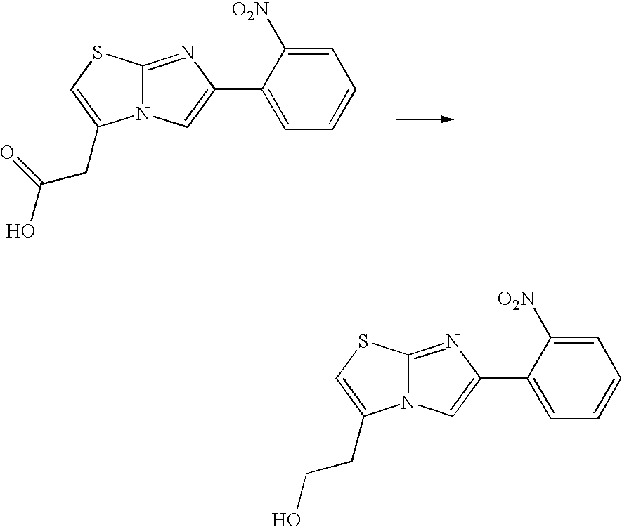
C12=NC(C3=CC=CC=C3[O2N])=CN1C(CC(O)=O)=CS2.C12=NC(C3=CC=CC=C3[O2N])=CN1C(CCO)=CS2
